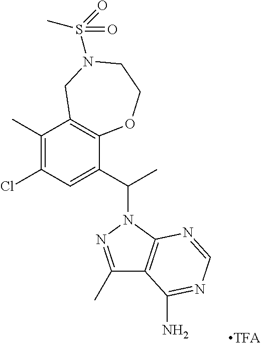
C1(Cl)=C(C)C2=C(C(C(C)N3N=C(C)C4=C3N=CN=C4N)=C1)OCCN(S(=O)(C)=O)C2
